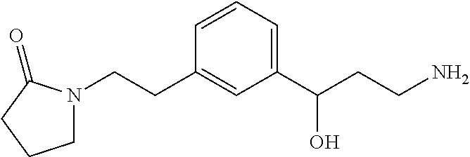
C(CC1=CC(C(CCN)O)=CC=C1)N1CCCC1=O
